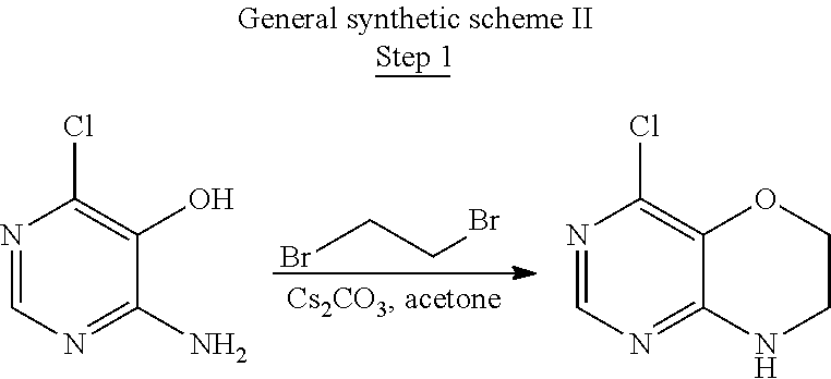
BrCCBr.N1=CN=C(N)C(O)=C1Cl.N1=CN=C2C(=C1Cl)OCCN2
